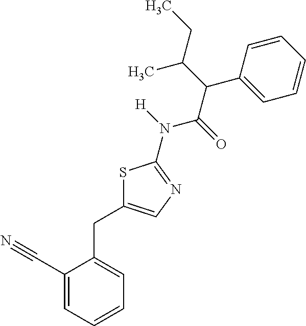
C1(C#N)=CC=CC=C1CC1=CN=C(N([H])C(=O)C(C(CC)C)C2=CC=CC=C2)S1
